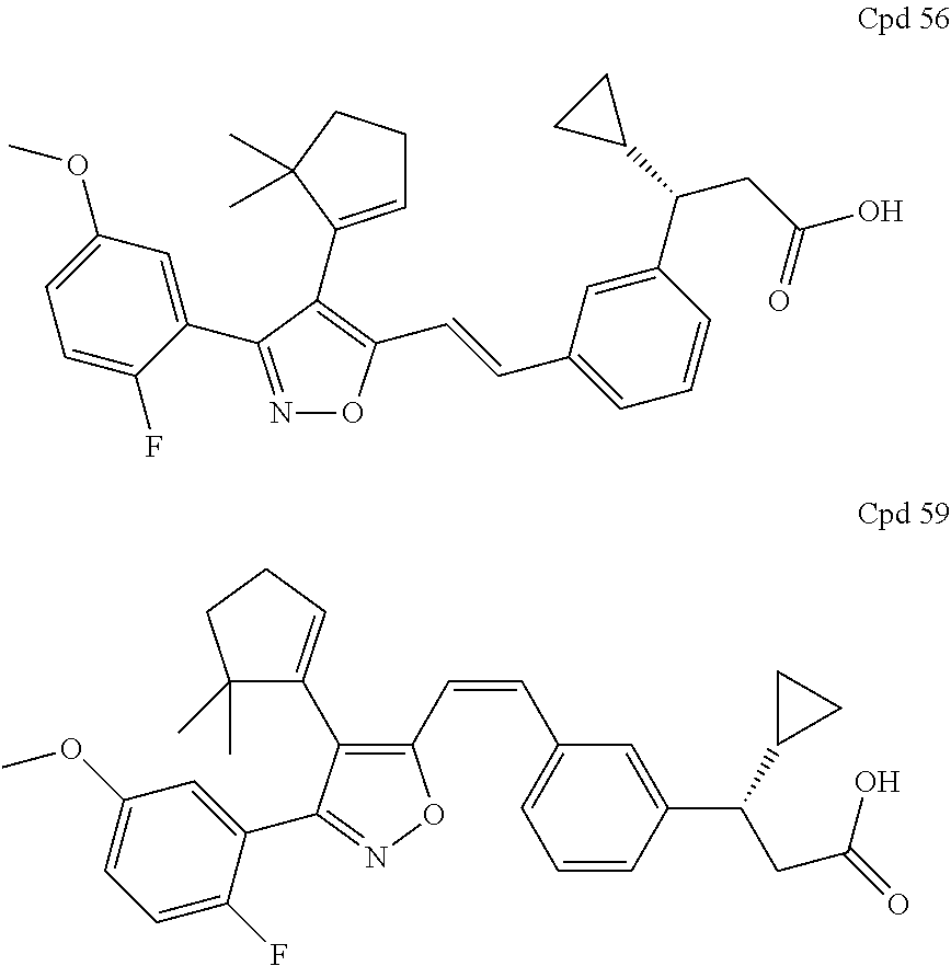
N1=C(C2=CC(OC)=CC=C2F)C(C2=CCCC2(C)C)=C(C=CC2=CC=CC(C(C3CC3)CC(O)=O)=C2)O1.C1(C=CC2=CC=CC(C(C3CC3)CC(=O)O)=C2)=C(C2=CCCC2(C)C)C(C2=CC(OC)=CC=C2F)=NO1
